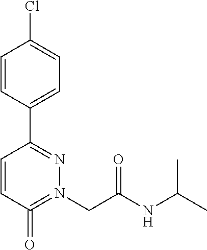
C1=CC(C2=NN(CC(NC(C)C)=O)=C(=O)C=C2)=CC=C1Cl
